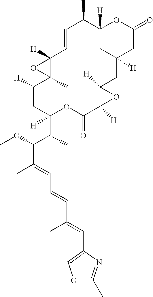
C1=CC2([H])OC2(C)C([H])CC(C(C(OC)C(=CC=CC(=CC2=COC(C)=N2)C)C)C)([H])OC(=O)C2([H])C([H])(O2)CC2([H])CC([H])(C1C)OC(=O)C2
